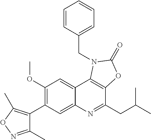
C1(C2=C(OC)C=C3C(=C2)N=C(CC(C)C)C2=C3N(CC3=CC=CC=C3)C(=O)O2)=C(C)ON=C1C
